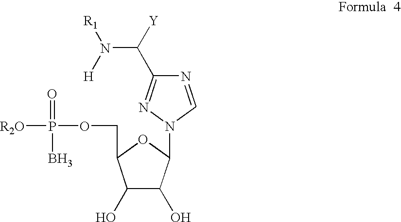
C1(O)C(O)C(N2C=NC(C(N([H])[R1])[Y])=N2)OC1COP(=O)([R2O])B
